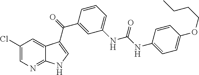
C1(Cl)=CN=C2C(=C1)C(C(C1=CC(NC(=O)NC3=CC=C(OCCCC)C=C3)=CC=C1)=O)=CN2
